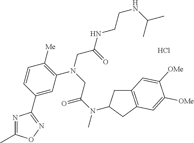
C1=C(C2=NOC(C)=N2)C=CC([Me])=C1N(CC(NCCNC(C)C)=O)CC(N(C)C1CC2=C(C1)C=C([OMe])C([OMe])=C2)=O.Cl
